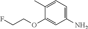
C1(C)=CC=C(N)C=C1OCCF
